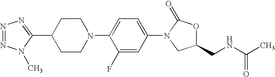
N1=NN(C)C(C2CCN(C3=CC=C(N4C(=O)OC(CNC(C)=O)C4)C=C3F)CC2)=N1
